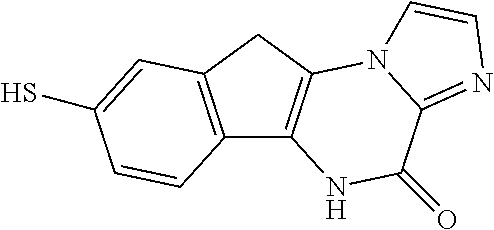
C12=C(CC3=C1NC(=O)C1=NC=CN31)C=C(S)C=C2
